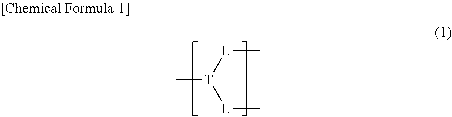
C[T]([L]C)[L]C
